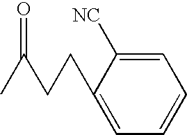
C1=CC=C(CCC(C)=O)C([NC])=C1
